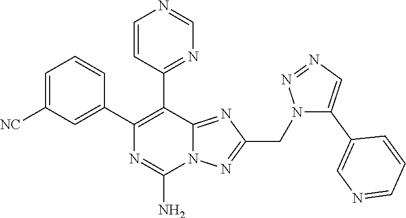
C1=C([NC])C=C(C2=C(C3=NC=NC=C3)C3=NC(CN4C(C5=CN=CC=C5)=CN=N4)=NN3C(N)=N2)C=C1
